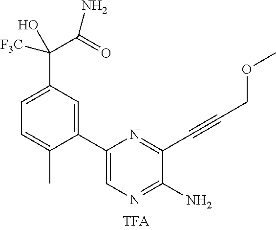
C1(C2=CC(C([F3C])(C(=O)N)O)=CC=C2C)=CN=C(N)C(C#CCOC)=N1
